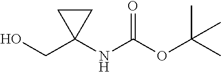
C1(CO)(NC(OC(C)(C)C)=O)CC1
